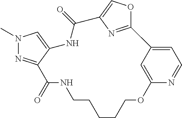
C12=NC(=CO1)C(=O)NC1=CN(C)N=C1C(=O)NCCCCCOC1=CC2=CC=N1
